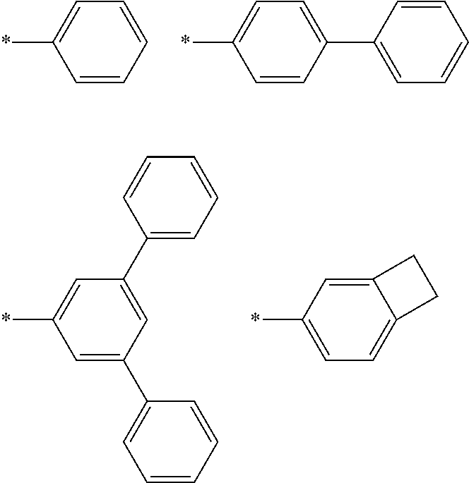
*C1=CC=CC=C1.*C1=CC=C(C2=CC=CC=C2)C=C1.*C1=CC(C2=CC=CC=C2)=CC(C2=CC=CC=C2)=C1.*C1=CC=C2C(=C1)CC2
